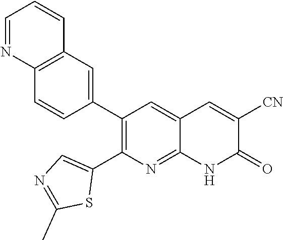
C12=C(C=C(C3=C(C4=CN=C(C)S4)N=C4C(=C3)C=C([CN])C(=O)N4)C=C1)C=CC=N2
